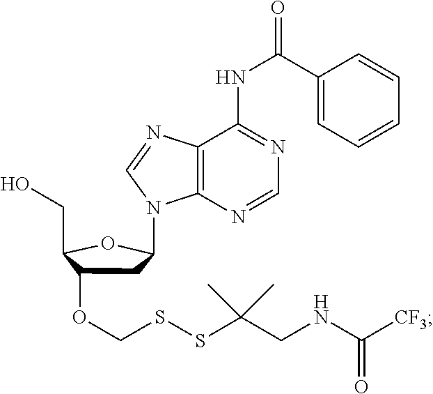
C12=C(N=CN=C1NC(C1=CC=CC=C1)=O)N(C1CC(OCSSC(CNC([CF3])=O)(C)C)C(CO)O1)C=N2
